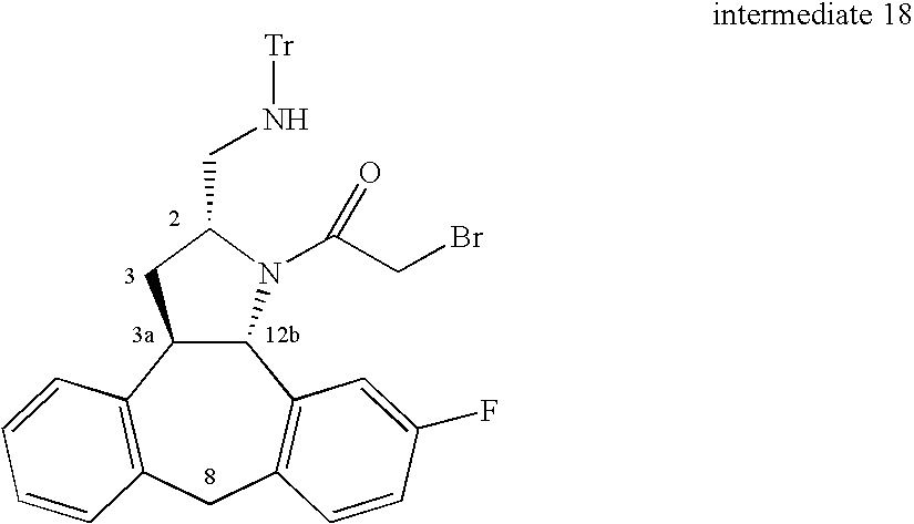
C12C(C3=C(CC4=C1C=C(F)C=C4)C=CC=C3)CC(CN[Tr])N2C(CBr)=O
